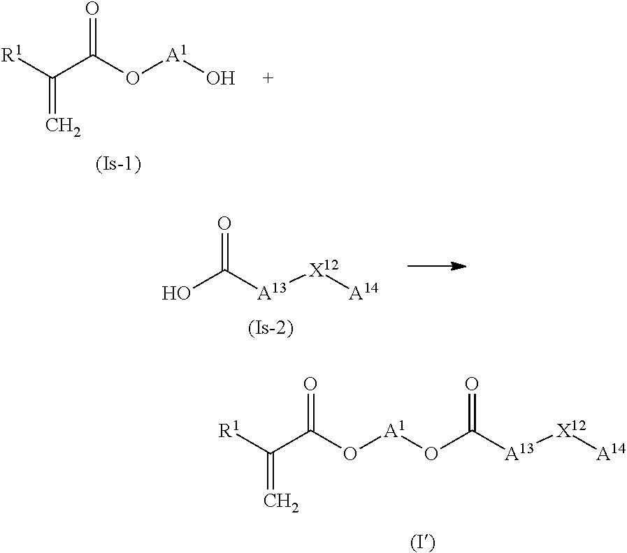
[R1]C(C(O[A1]O)=O)=C.OC([A13][X12][A14])=O.[R1]C(C(O[A1]OC([A13][X12][A14])=O)=O)=C
